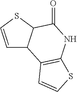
C1=CSC2C1C1=C(NC2=O)SC=C1
